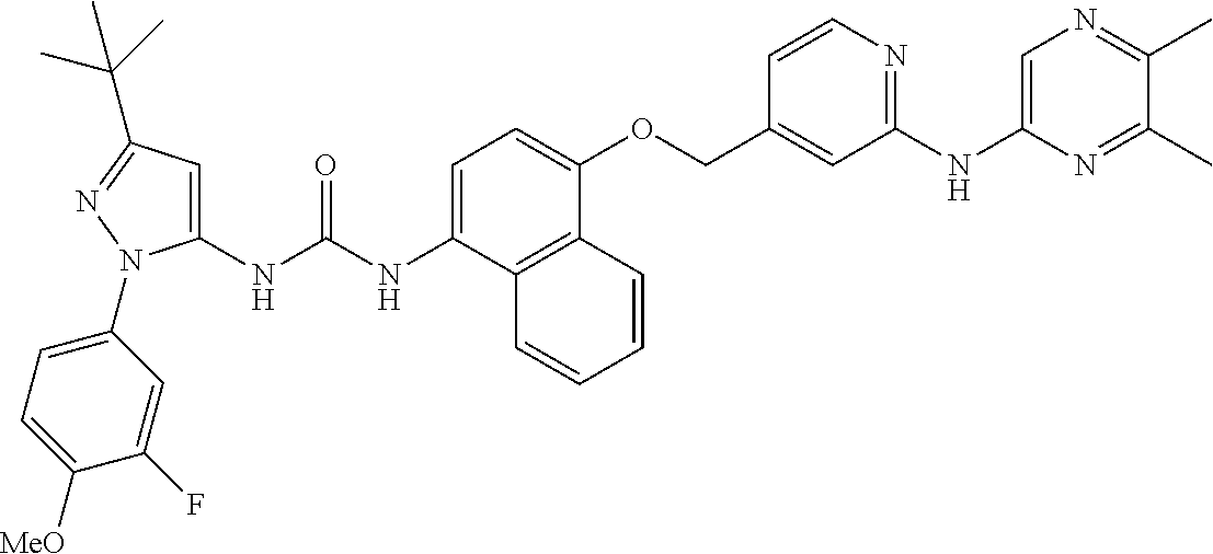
N(C(NC1=CC(C(C)(C)C)=NN1C1=CC=C([MeO])C(F)=C1)=O)C1=CC=C(OCC2=CC(NC3=CN=C(C)C(C)=N3)=NC=C2)C2=C1C=CC=C2
